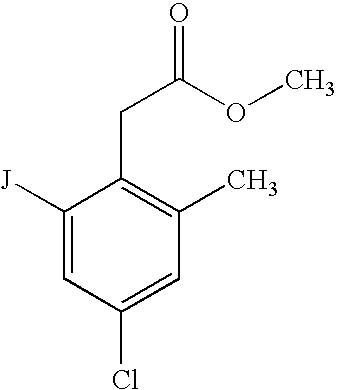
C1([J])=CC(Cl)=CC(C)=C1CC(=O)OC
